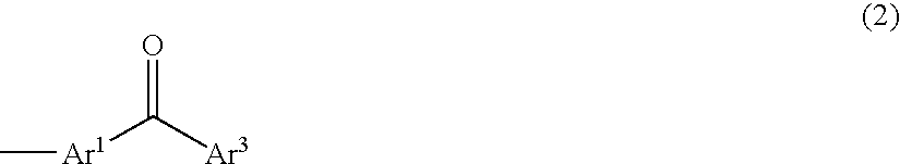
C[Ar1]C([Ar3])=O
